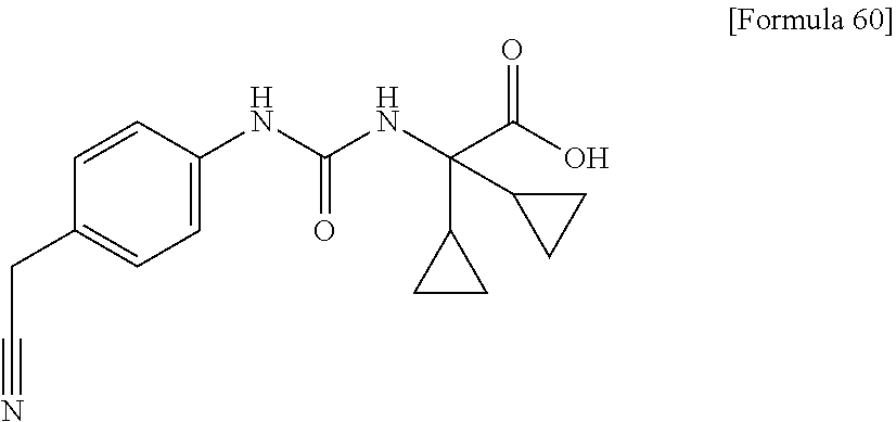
C1=C(NC(NC(C(O)=O)(C2CC2)C2CC2)=O)C=CC(CC#N)=C1
